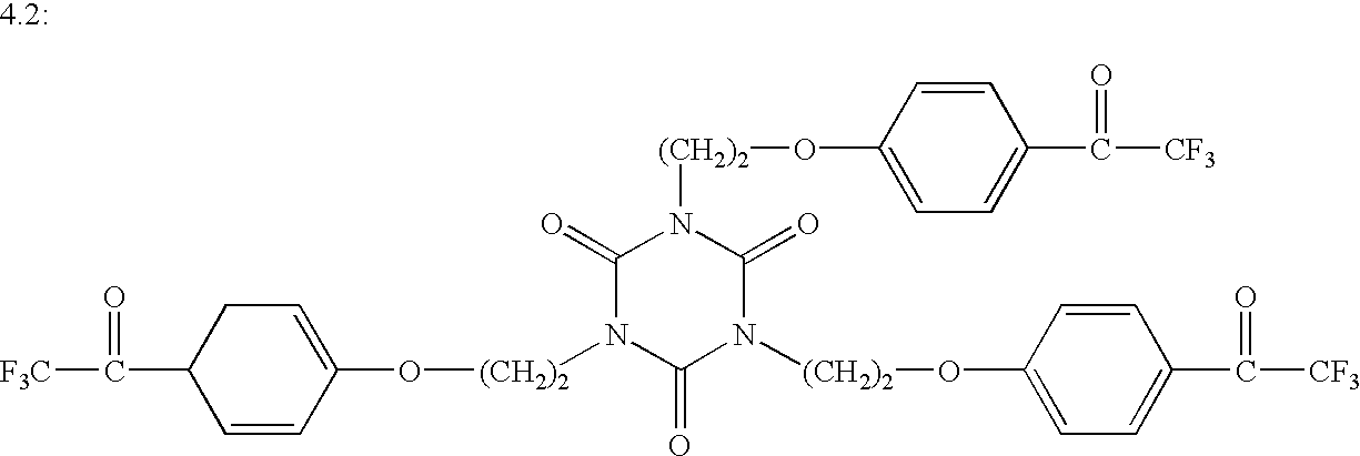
C(C1C=CC(O[(CH2)2]N2C(=O)N([(CH2)2]OC3=CC=C(C([CF3])=O)C=C3)C(=O)N([(CH2)2]OC3=CC=C(C(=O)[CF3])C=C3)C2=O)=CC1)(=O)[F3C]
